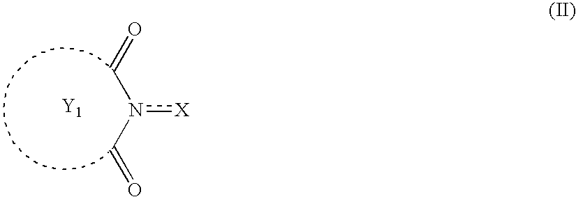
[Y1].O=Cn(C=O)[X]
